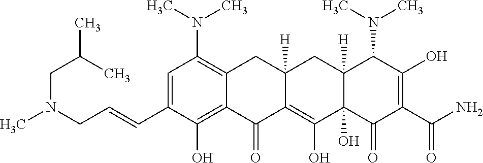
C1=C(C=CCN(C)CC(C)C)C(O)=C2C(=C1N(C)C)CC1([H])C(=C(O)C3(O)C([H])(C1)C(N(C)C)C(O)=C(C(N)=O)C3=O)C2=O
